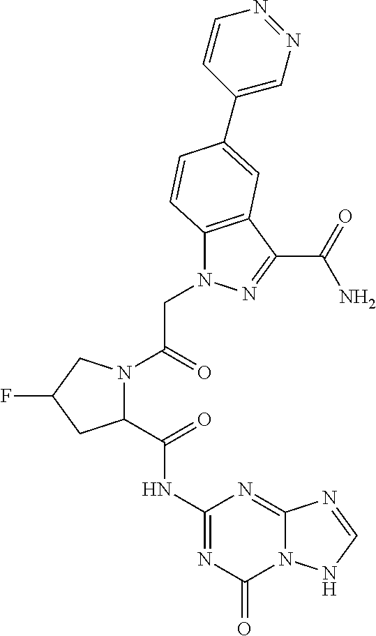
N1=C(NC(=O)C2N(C(=O)CN3C4=C(C(C(=O)N)=N3)C=C(C3=CN=NC=C3)C=C4)CC(F)C2)N=C2N(C1=O)NC=N2
